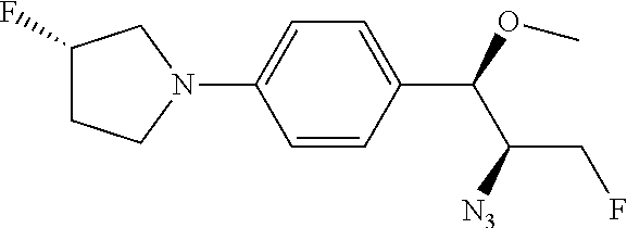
C1=CC(C(OC)C([N3])CF)=CC=C1N1CC(F)CC1
